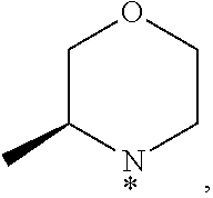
C1C(C)[N*]CCO1
